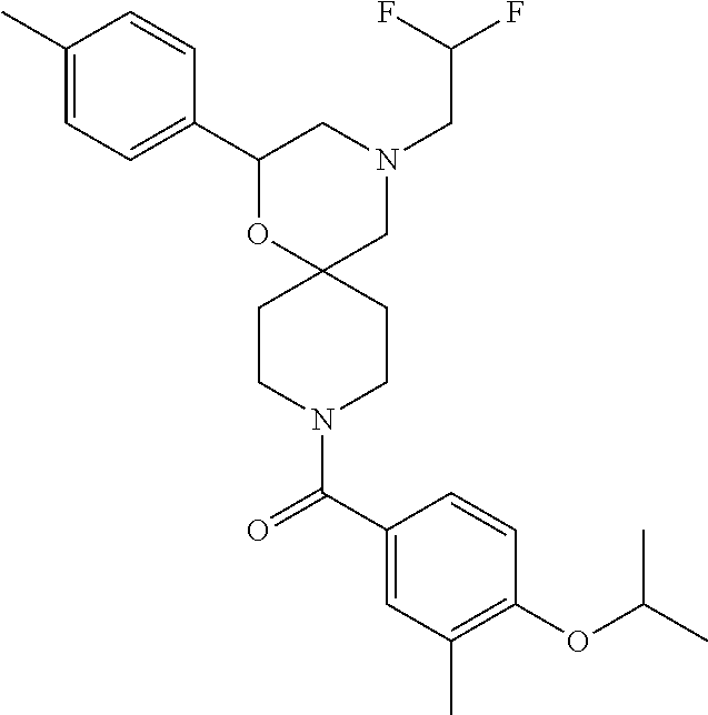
C1(C2=CC=C(C)C=C2)OC2(CN(CC(F)F)C1)CCN(C(C1=CC(C)=C(OC(C)C)C=C1)=O)CC2
